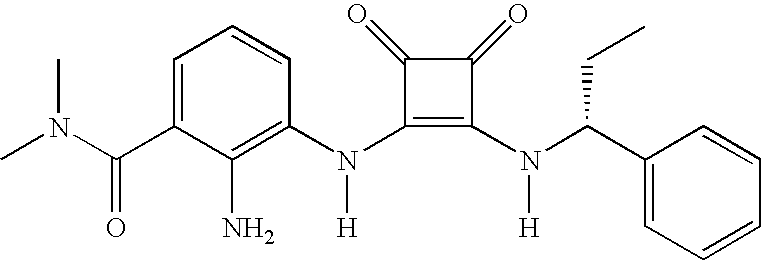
N(C1=C(N(C(C2=CC=CC=C2)CC)[H])C(=O)C1=O)(C1=C(N)C(C(N(C)C)=O)=CC=C1)[H]
